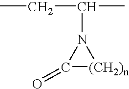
C1(=O)[(CH2)n]N1C(C)CC
